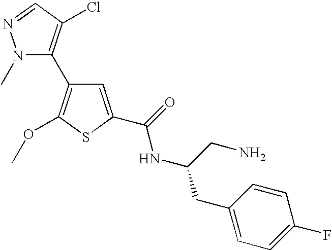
N1(C)C(C2=C(OC)SC(C(NC(CN)CC3=CC=C(F)C=C3)=O)=C2)=C(Cl)C=N1
